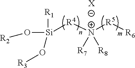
[Si]([R4][N+]([R5][R6])([R7])[R8])([R1])(O[R3])O[R2].[X]
